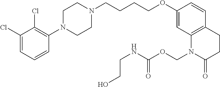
C1(Cl)=CC=CC(N2CCN(CCCCOC3=CC4=C(C=C3)CCC(=O)N4COC(NCCO)=O)CC2)=C1Cl
